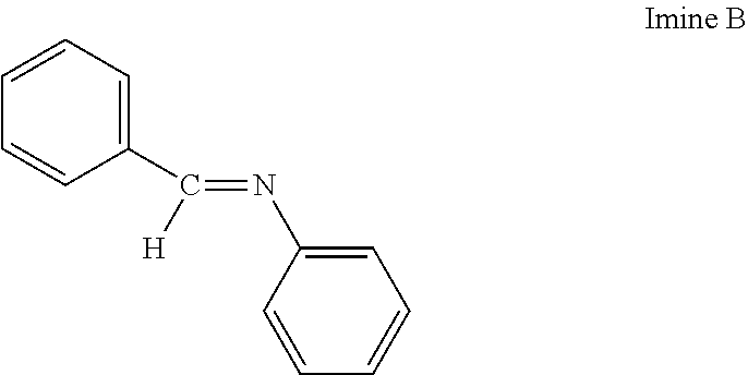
C1=C(N=C(C2=CC=CC=C2)[H])C=CC=C1
